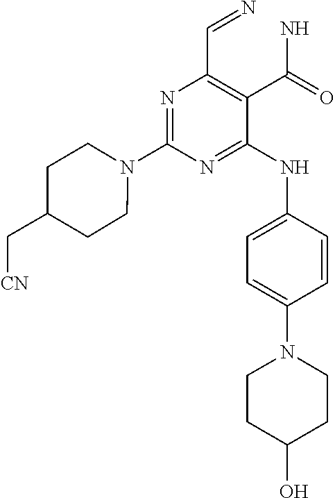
N1=C(N2CCC(C[CN])CC2)N=C(NC2=CC=C(N3CCC(O)CC3)C=C2)C(C(N)=O)=C1C=N
